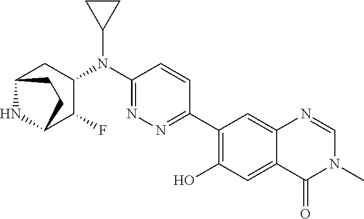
C1(C2=NN=C(N(C3CC4NC(C3F)CC4)C3CC3)C=C2)=C(O)C=C2C(=C1)N=CN(C)C2=O
